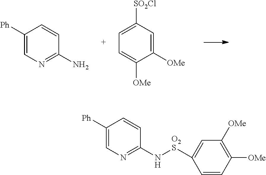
C1([OMe])=CC([SO2Cl])=CC=C1[OMe].C1([Ph])=CN=C(N)C=C1.C1(N[O2S]C2=CC([OMe])=C([OMe])C=C2)=NC=C([Ph])C=C1
